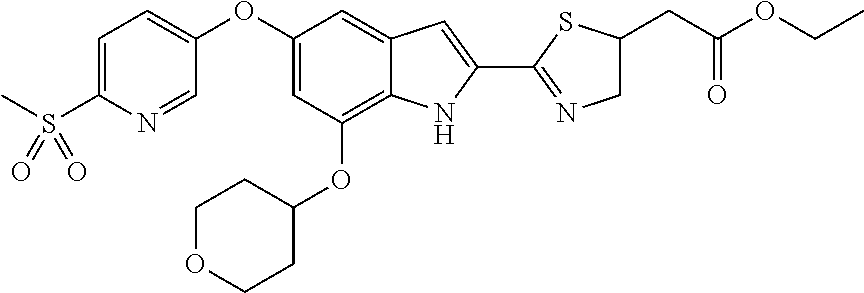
C1=C(S(C)(=O)=O)N=CC(OC2=CC(OC3CCOCC3)=C3C(=C2)C=C(C2=NCC(CC(OCC)=O)S2)N3)=C1
